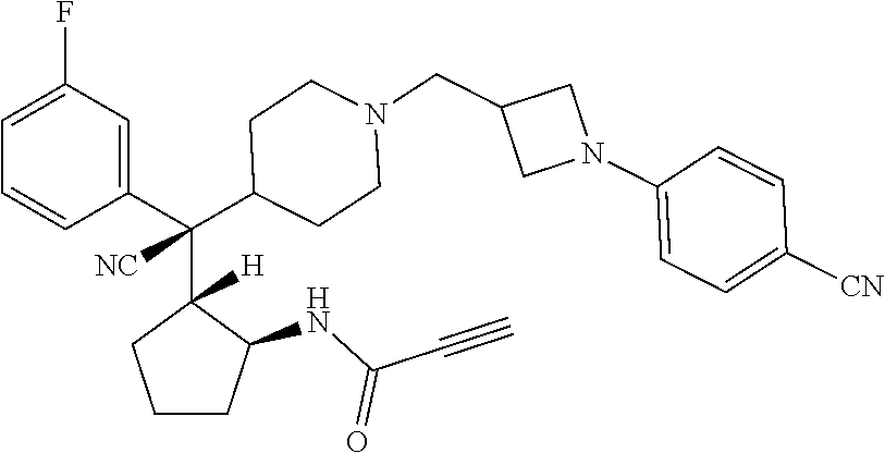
C1=C(F)C=C(C(C2([H])CCCC2NC(C#C)=O)(C2CCN(CC3CN(C4=CC=C([CN])C=C4)C3)CC2)[NC])C=C1
